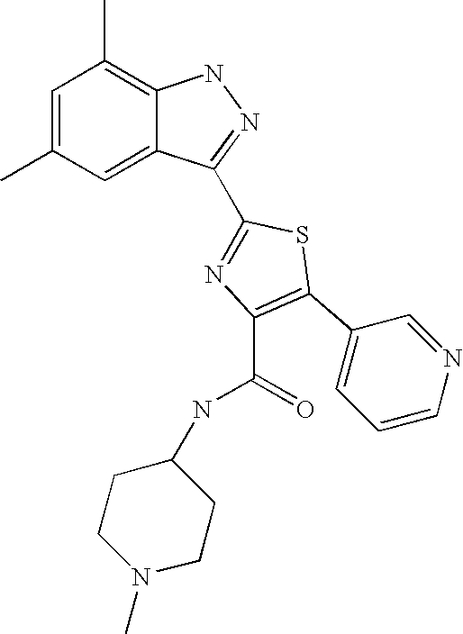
C1=C(C)C=C2C(=C1C)NN=C2C1=NC(C(NC2CCN(C)CC2)=O)=C(C2=CC=CN=C2)S1
